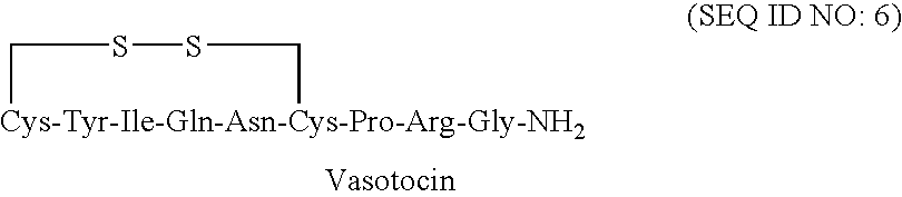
[Cys-Tyr-Ile-Gln-Asn-Cys-Pro-Arg-Gly-NH2]1CSSC1
